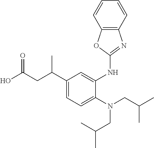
OC(CC(C1=CC=C(N(CC(C)C)CC(C)C)C(NC2=NC3=C(O2)C=CC=C3)=C1)C)=O
